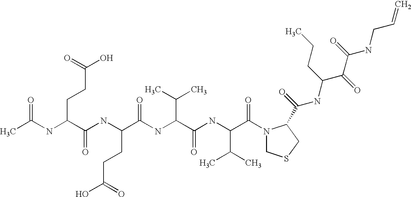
CC(NC(C(NC(C(NC(C(NC(C(=O)N1CSCC1C(=O)NC(CCC)C(C(NCC=C)=O)=O)C(C)C)=O)C(C)C)=O)CCC(=O)O)=O)CCC(O)=O)=O
